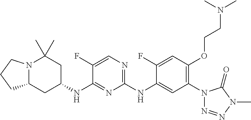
N12C(CC(NC3=NC(NC4=CC(N5N=NN(C)C5=O)=C(OCCN(C)C)C=C4F)=NC=C3F)CC1(C)C)CCC2
